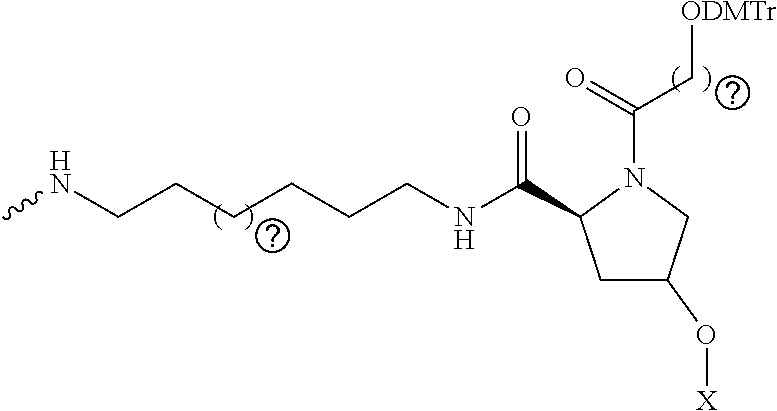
CNCCCCCCNC(=O)C1CC(O[X])CN1C(=O)C[ODMTr]
